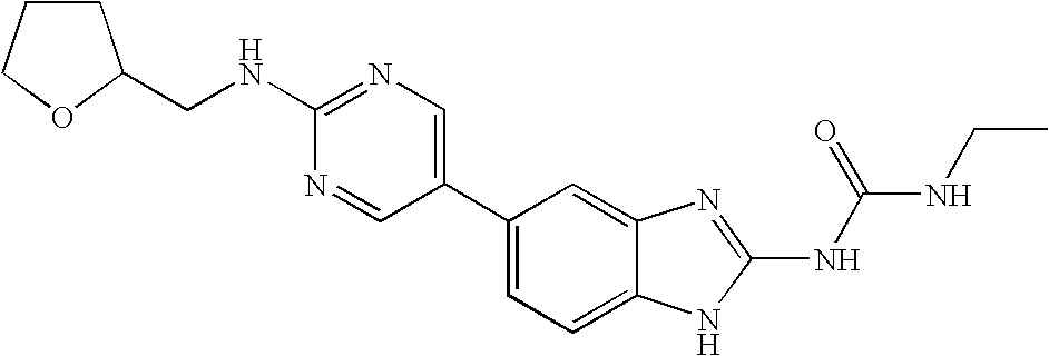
C1(C2=CN=C(NCC3CCCO3)N=C2)=CC=C2C(=C1)N=C(NC(NCC)=O)N2
